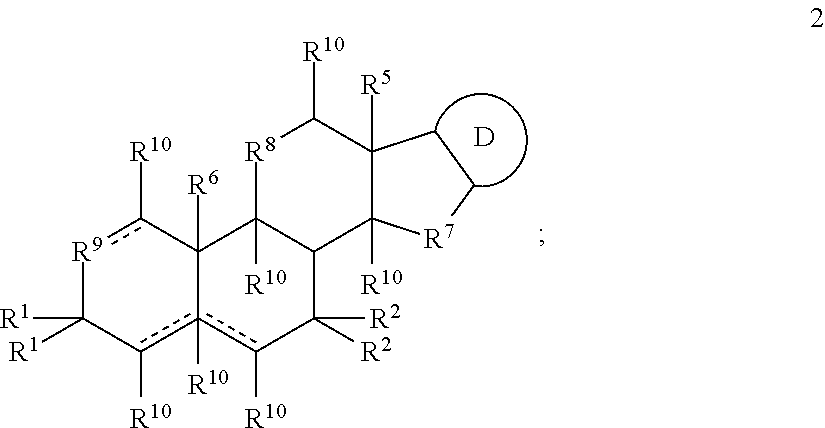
[R9]1c([R10])C2([R6])c([R10])(c([R10])C1([R1])[R1])c([R10])C([R2])([R2])C1C2([R10])[R8]C([R10])C2([R5])C1([R10])[R7]CC2.[D]
